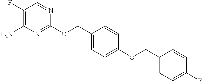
C1(F)=C(N)N=C(OCC2=CC=C(OCC3=CC=C(F)C=C3)C=C2)N=C1
